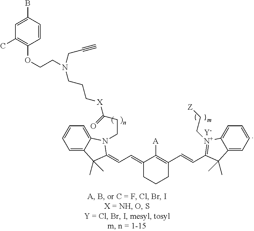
[Y].C1(B)=CC(C)=C(OCCN(CC#C)CCC[X]C(CCN2C3=CC=CC=C3C(C)(C)C2=CC=C2CCCC(C=CC3=[N+](CC[Z])C4=CC=CC=C4C3(C)C)=C2[A])=O)C=C1
